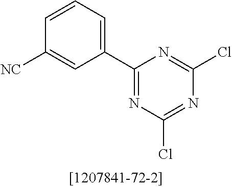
C1(C2=CC=CC([NC])=C2)=NC(Cl)=NC(Cl)=N1
